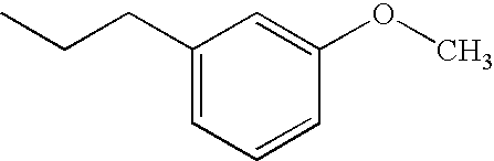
C1(CCC)=CC=CC(OC)=C1
